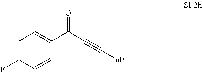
C1=C(C(C#C[nBu])=O)C=CC(F)=C1
